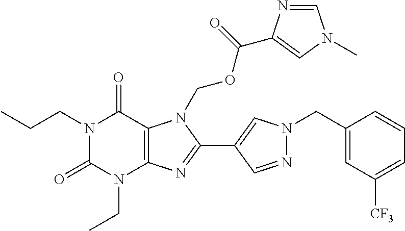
N1(CCC)C(=O)N(CC)C2=C(C1=O)N(COC(=O)C1=CN(C)C=N1)C(C1=CN(CC3=CC([CF3])=CC=C3)N=C1)=N2
